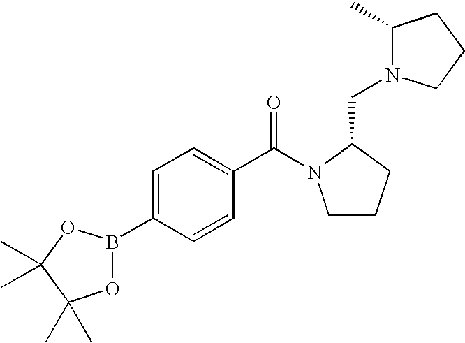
C1(B2OC(C)(C)C(C)(C)O2)=CC=C(C(=O)N2CCCC2CN2C(C)CCC2)C=C1
